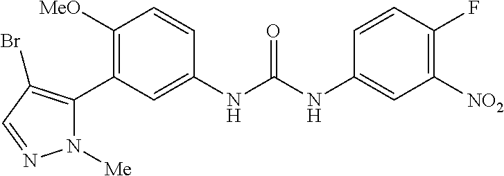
C1([OMe])=C(C2=C(Br)C=NN2[Me])C=C(NC(=O)NC2=CC([NO2])=C(F)C=C2)C=C1
